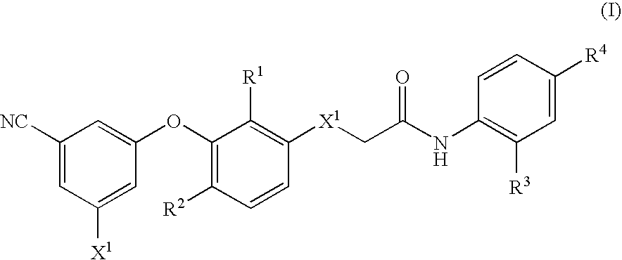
C1([NC])=CC([X1])=CC(OC2=C([R2])C=CC([X1]CC(NC3=C([R3])C=C([R4])C=C3)=O)=C2[R1])=C1
